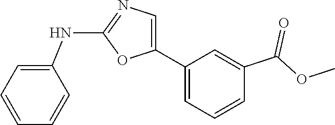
C1(NC2=CC=CC=C2)=NC=C(C2=CC=CC(C(=O)OC)=C2)O1
